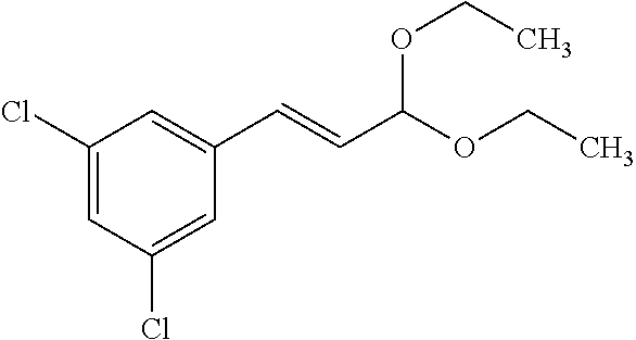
C(C(OCC)OCC)=CC1=CC(Cl)=CC(Cl)=C1
